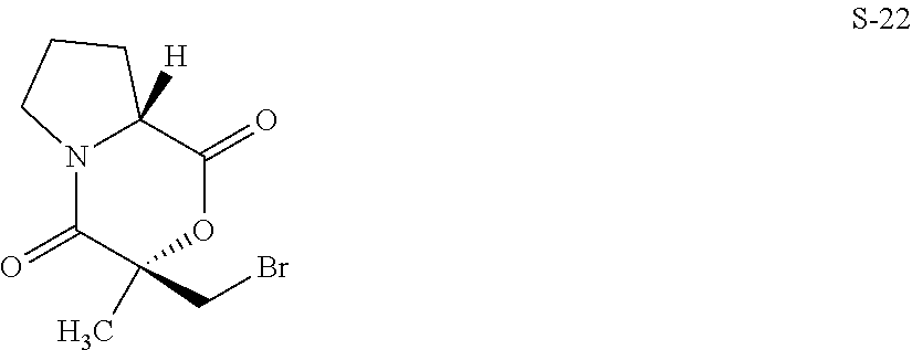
N12C(=O)C(CBr)(C)OC(=O)C1([H])CCC2
